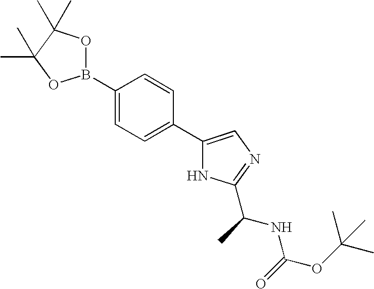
C1(C2=CC=C(B3OC(C)(C)C(C)(C)O3)C=C2)=CN=C(C(C)NC(=O)OC(C)(C)C)N1
